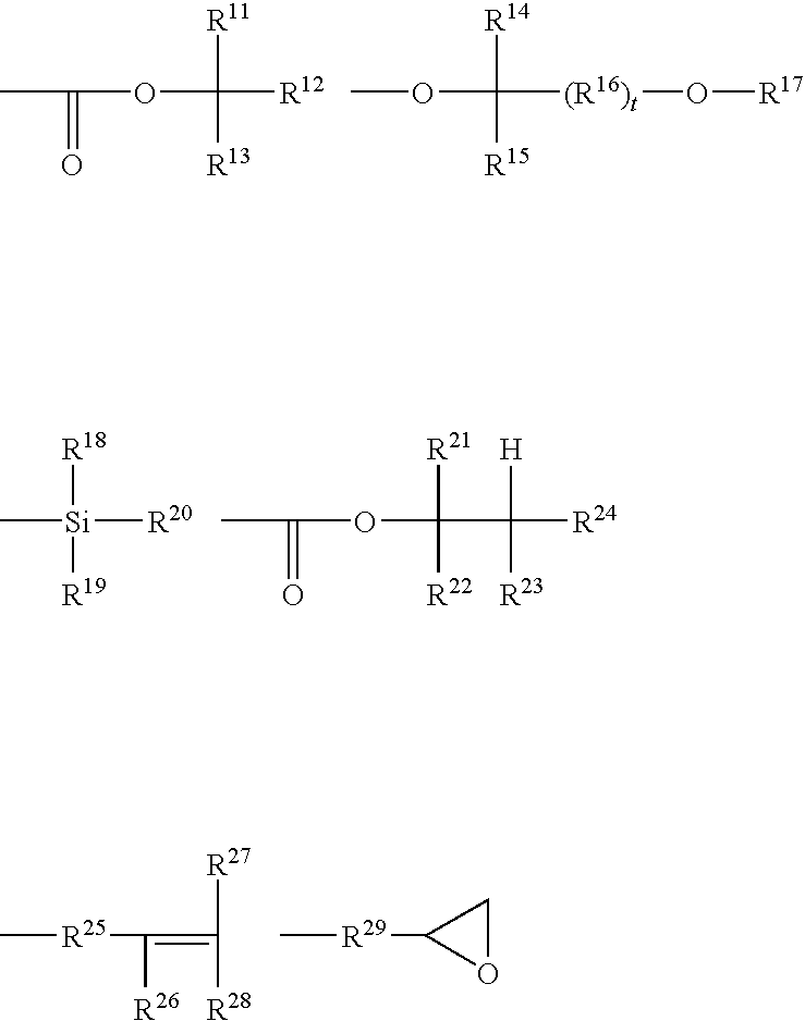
CC(OC([R12])([R11])[R13])=O.C([(R16)t]O[R17])([R14])([R15])OC.C[Si]([R18])([R19])[R20].CC(OC([R21])([R22])C([H])([R23])[R24])=O.C[R25]C(=C([R27])[R28])[R26].C[R29]C1OC1
